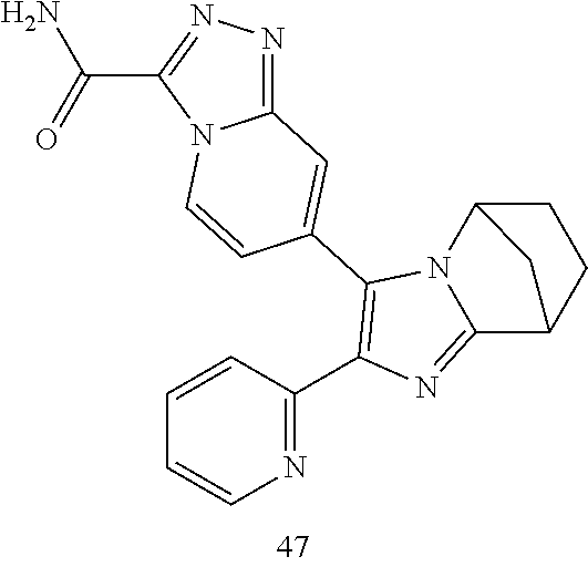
C1=CC(C2=C(C3=CC4=NN=C(C(=O)N)N4C=C3)N3C(=N2)C2CCC3C2)=NC=C1
